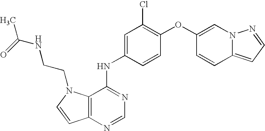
C12=C(N=CN=C1NC1=CC(Cl)=C(OC3=CN4C(=CC=N4)C=C3)C=C1)C=CN2CCNC(=O)C
